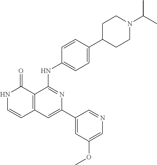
C1=CC(NC2=NC(C3=CC(OC)=CN=C3)=CC3=C2C(=O)NC=C3)=CC=C1C1CCN(C(C)C)CC1
